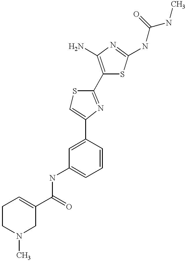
C1(C(=O)NC2=CC=CC(C3=CSC(C4=C(N)N=C(NC(NC)=O)S4)=N3)=C2)=CCCN(C)C1
